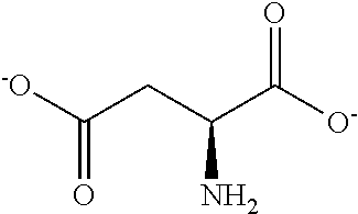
[-O]C(CC(C([O-])=O)N)=O
